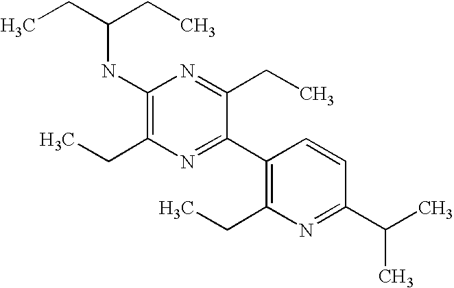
CCC(CC)NC1=C(CC)N=C(C2=C(CC)N=C(C(C)C)C=C2)C(CC)=N1
